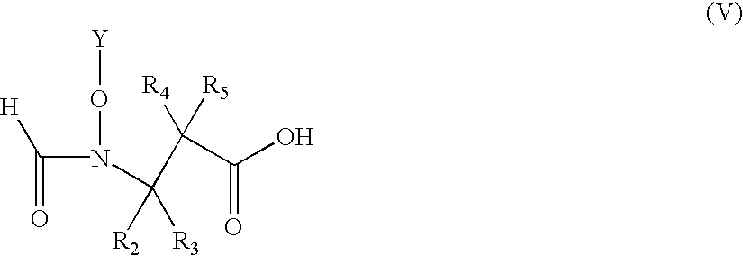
C(N(C([R2])([R3])C(C(O)=O)([R4])[R5])O[Y])(=O)[H]
